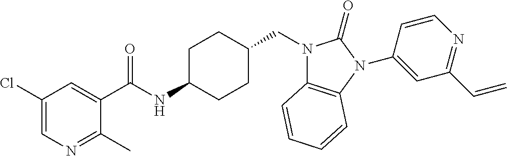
C1(C(NC2CCC(CN3C4=C(N(C5=CC(C=C)=NC=C5)C3=O)C=CC=C4)CC2)=O)=CC(Cl)=CN=C1C
